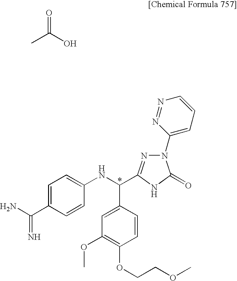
CC(O)=O.C1=C(C(=N)N)C=CC(NC(C2=CC(OC)=C(OCCOC)C=C2)C2=NN(C3=CC=CN=N3)C(=O)N2)=C1
